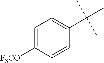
C1=C([F3CO])C=CC(C(C)(C)C)=C1
